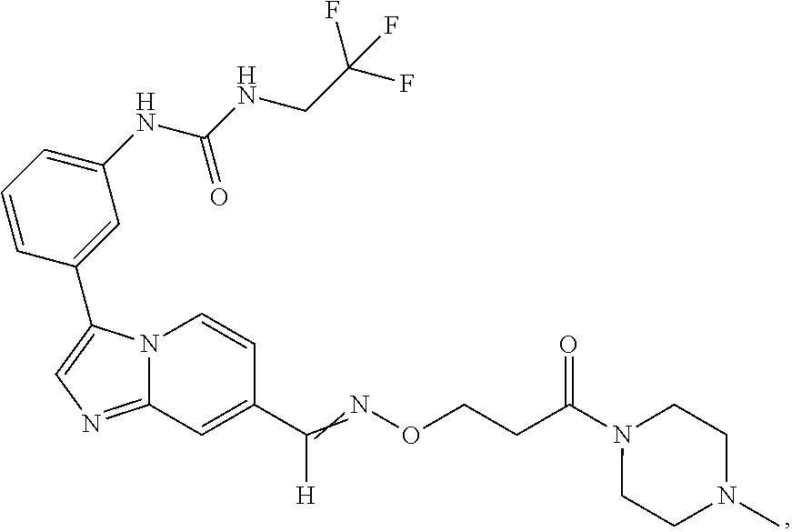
N12C(=NC=C1C1=CC(NC(NCC(F)(F)F)=O)=CC=C1)C=C(C(=NOCCC(=O)N1CCN(C)CC1)[H])C=C2
